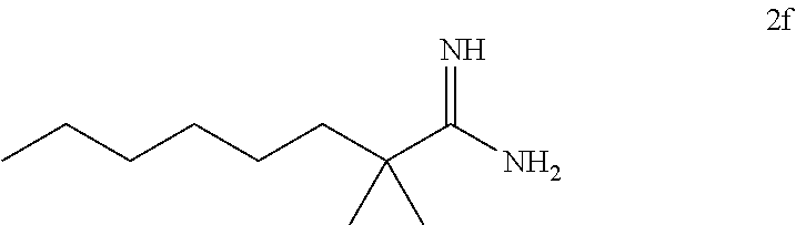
C(CCCC(C(N)=N)(C)C)CC
